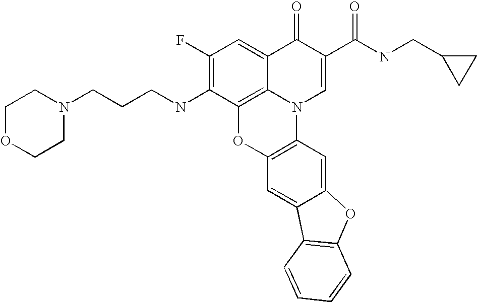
C1(F)=C(NCCCN2CCOCC2)C2=C3C(=C1)C(=O)C(C(NCC1CC1)=O)=CN3C1=C(O2)C=C2C(=C1)OC1=C2C=CC=C1
